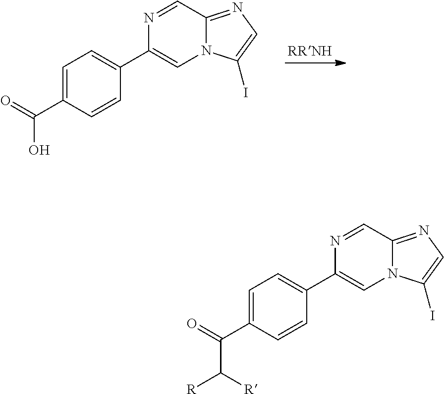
C(=O)(C1=CC=C(C2=CN3C(=NC=C3I)C=N2)C=C1)O.C(=O)(C1=CC=C(C2=CN3C(=NC=C3I)C=N2)C=C1)C([R])[R]
